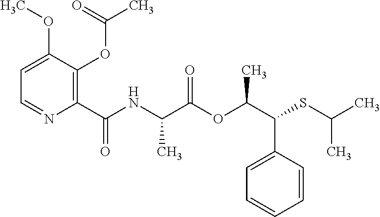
C1(C(=O)NC(C(OC(C(SC(C)C)C2=CC=CC=C2)C)=O)C)=C(OC(C)=O)C(OC)=CC=N1
